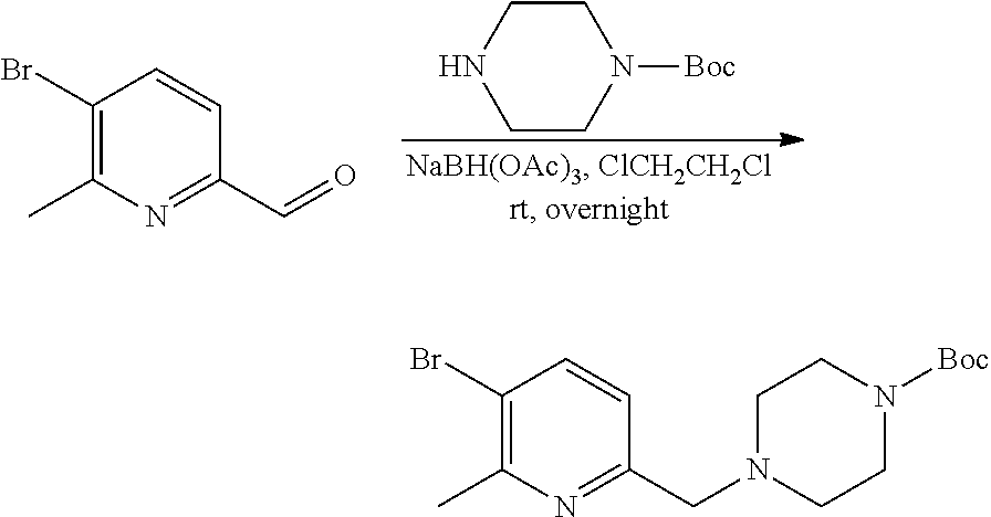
C1(Br)=C(C)N=C(C=O)C=C1.C1CN([Boc])CCN1.C1(Br)=C(C)N=C(CN2CCN([Boc])CC2)C=C1
